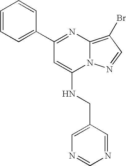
C1=CC=C(C2=NC3=C(Br)C=NN3C(NCC3=CN=CN=C3)=C2)C=C1
